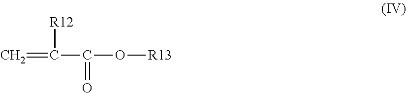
[R12]C(=C)C(O[R13])=O
